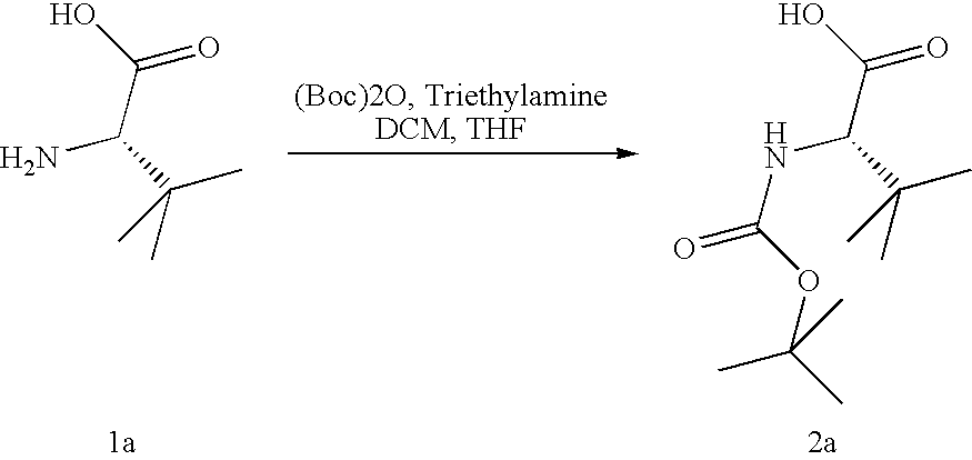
N(C(C(C)(C)C)C(O)=O)C(=O)OC(C)(C)C.NC(C(C)(C)C)C(O)=O
